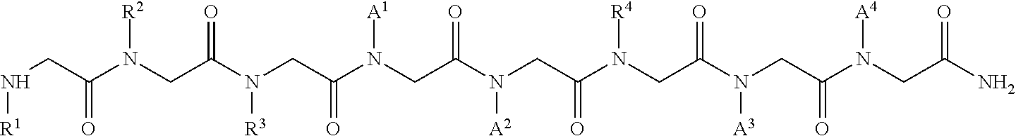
N(CC(N(CC(N(CC(N(CC(N(CC(N(CC(N(CC(N(CC(N)=O)[A4])=O)[A3])=O)[R4])=O)[A2])=O)[A1])=O)[R3])=O)[R2])=O)[R1]
